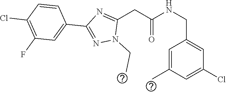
C(C1=CC(Cl)=CC(C)=C1)NC(CC1=NC(C2=CC(F)=C(Cl)C=C2)=NN1CC)=O
